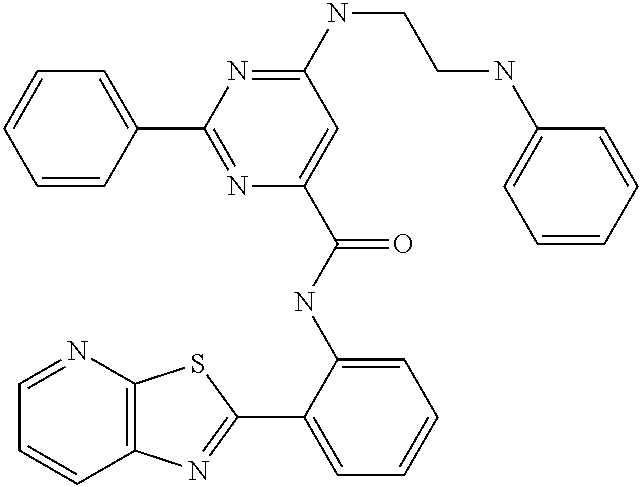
C1=NC2=C(C=C1)N=C(C1=CC=CC=C1NC(=O)C1=CC(NCCNC3=CC=CC=C3)=NC(C3=CC=CC=C3)=N1)S2
